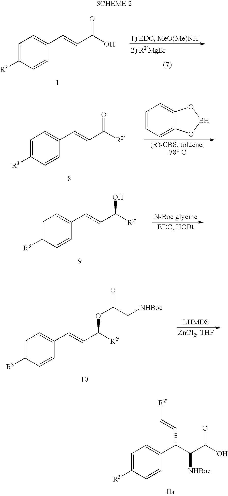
C1=C([R3])C=CC(C=CC(O)=O)=C1.C1=C([R3])C=CC(C=CC([R2])=O)=C1.C1=CC=C2C(=C1)OBO2.C1=C([R3])C=CC(C=CC([R2])O)=C1.C1=C([R3])C=CC(C=CC([R2])OC(C[NHBoc])=O)=C1.C1=C([R3])C=CC(C(C(C(O)=O)[NHBoc])C=C[R2])=C1
